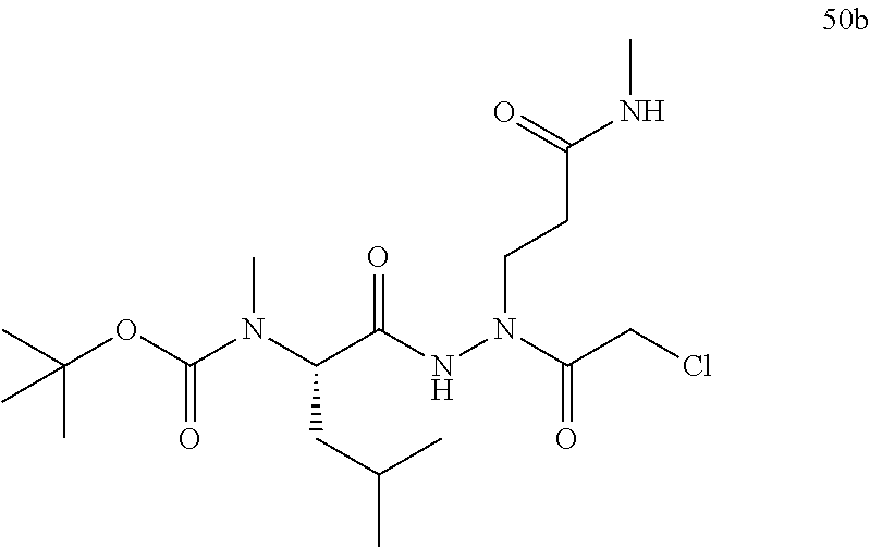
C(C(NN(CCC(NC)=O)C(CCl)=O)=O)(N(C(OC(C)(C)C)=O)C)CC(C)C
